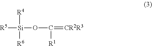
[R5][Si]([R4])([R6])OC([R1])=[CR2R3]
